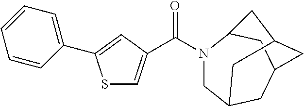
S1C=C(C(N2CC3CC4CC2CC(C4)C3)=O)C=C1C1=CC=CC=C1
